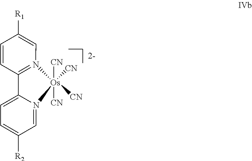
C1=C([R1])C=CC2=N1[Os]([CN])([CN])([CN])([CN])N1=CC([R2])=CC=C21
